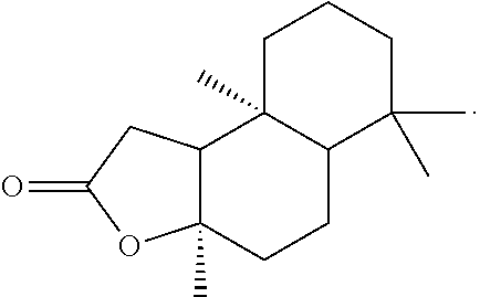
C1C2(C)C(C(C)(C)CC1)CCC1(C)C2CC(=O)O1
